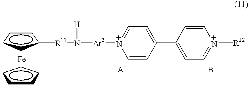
C1CCC([R11]N([Ar2][N+]2=CC=C(C3=CC=[N+]([R12])C=C3)C=C2)[H])C1.C1CCCC1
